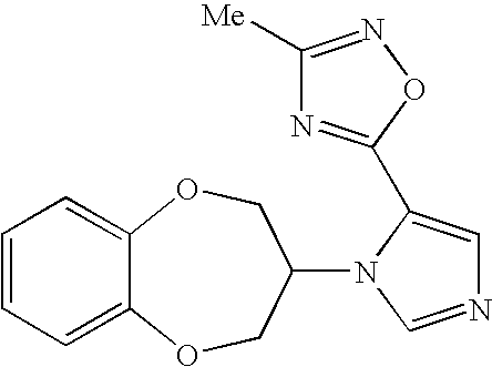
C1=CC=C2C(=C1)OCC(N1C=NC=C1C1=NC([Me])=NO1)CO2
